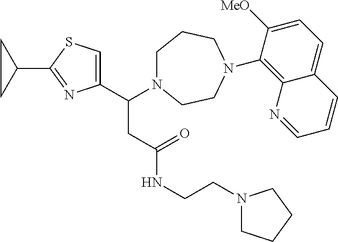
C(CC(NCCN1CCCC1)=O)(C1=CSC(C2CC2)=N1)N1CCCN(C2=C3C(=CC=C2[MeO])C=CC=N3)CC1
